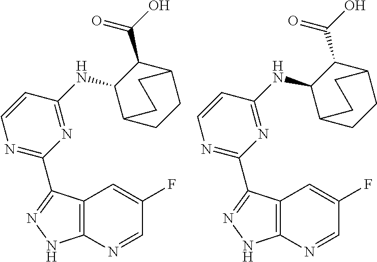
C12=C(C(C3=NC=CC(NC4C5CCC(C4C(O)=O)CC5)=N3)=NN1)C=C(F)C=N2.C12=C(C(C3=NC=CC(NC4C5CCC(C4C(O)=O)CC5)=N3)=NN1)C=C(F)C=N2
